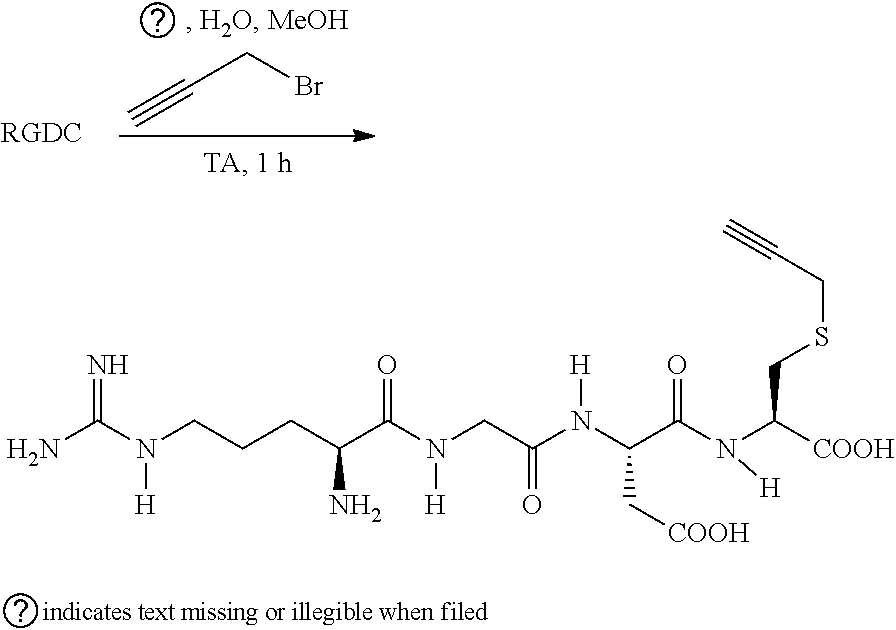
C(CBr)#C.NC(N(CCCC(C(N(CC(N(C(C(N(C([COOH])CSCC#C)[H])=O)C[COOH])[H])=O)[H])=O)N)[H])=N
